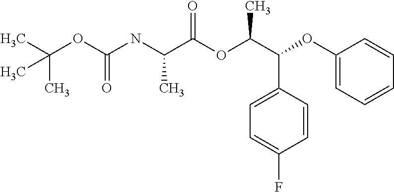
C(OC(NC(C(OC(C(C1=CC=C(F)C=C1)OC1=CC=CC=C1)C)=O)C)=O)(C)(C)C
